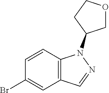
C1=CC2=C(C=C1Br)C=NN2C1COCC1
